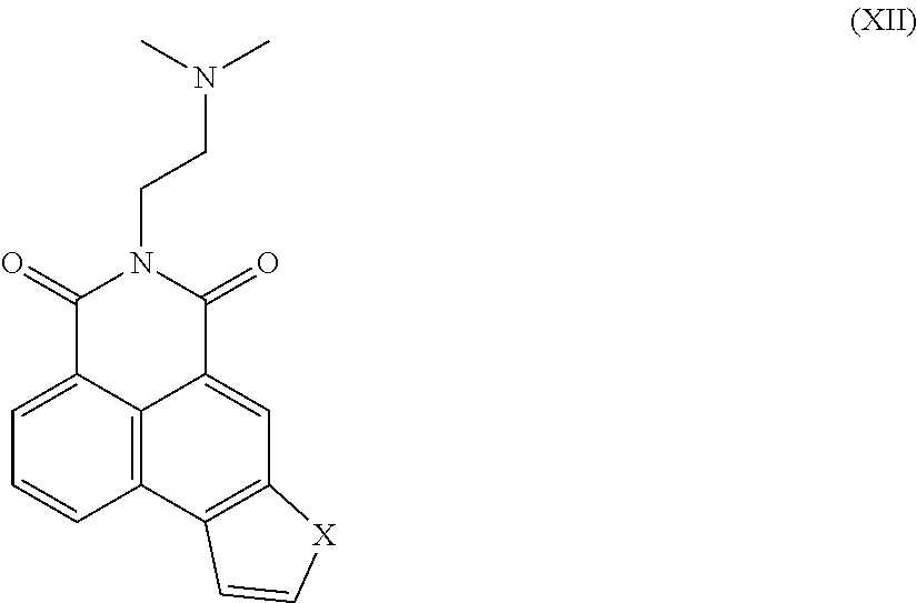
C1(=O)C2=CC=CC3=C2C(=CC2=C3C=C[X]2)C(=O)N1CCN(C)C
